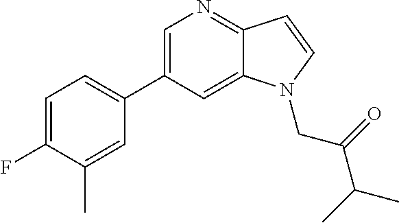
C1=C(C2=CC=C(F)C(C)=C2)C=C2C(=N1)C=CN2CC(C(C)C)=O
